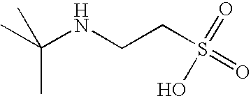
CC(NCCS(O)(=O)=O)(C)C
